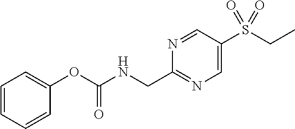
C1=CC=CC(OC(NCC2=NC=C(S(CC)(=O)=O)C=N2)=O)=C1
